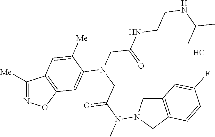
C1([Me])=NOC2=C1C=C([Me])C(N(CC(N(C)N1CC3=C(C1)C=C(F)C=C3)=O)CC(=O)NCCNC(C)C)=C2.Cl
